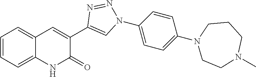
C12=CC=CC=C1C=C(C1=CN(C3=CC=C(N4CCCN(C)CC4)C=C3)N=N1)C(=O)N2
